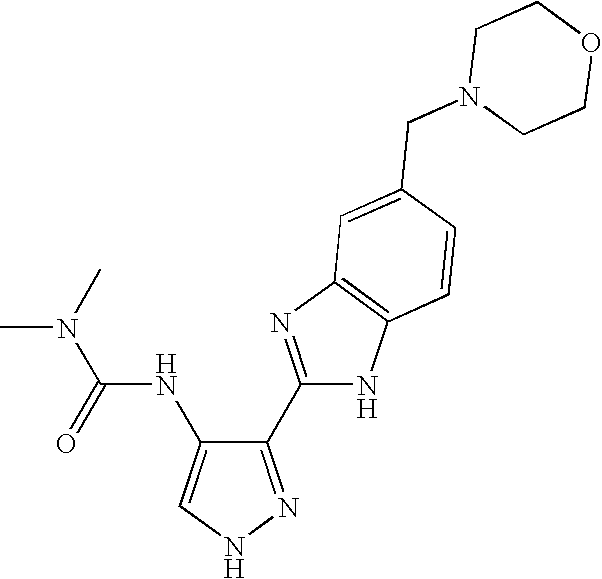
C1(C2=NC3=C(N2)C=CC(CN2CCOCC2)=C3)=NNC=C1NC(N(C)C)=O
